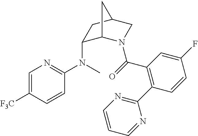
C1=C([F3C])C=CC(N(C2C3N(C(=O)C4=C(C5=NC=CC=N5)C=CC(F)=C4)CC(C2)C3)C)=N1
